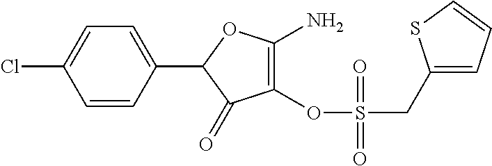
C1(C2=CC=C(Cl)C=C2)C(=O)C(OS(CC2=CC=CS2)(=O)=O)=C(N)O1
